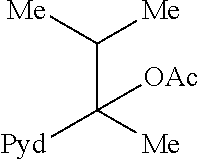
C(C([Me])([Pyd])[OAc])([Me])[Me]
